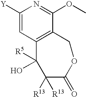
C1([Y])=CC2=C(C(OC)=N1)COC(=O)C([R13])([R13])C2([R5])O
